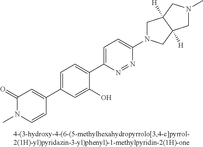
C1(C2=CC(=O)N(C)C=C2)=CC=C(C2=CC=C(N3CC4([H])C([H])(C3)CN(C)C4)N=N2)C(O)=C1
